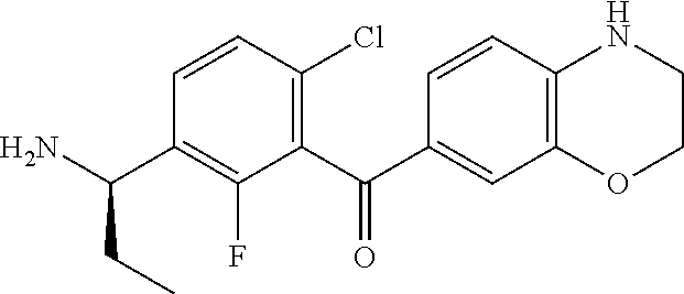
C1(C(C2=CC3=C(C=C2)NCCO3)=O)=C(Cl)C=CC(C(N)CC)=C1F
